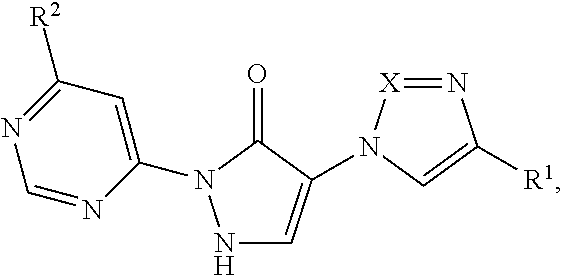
N1=CN=C([R2])C=C1N1NC=C(N2[X]=NC([R1])=C2)C1=O
